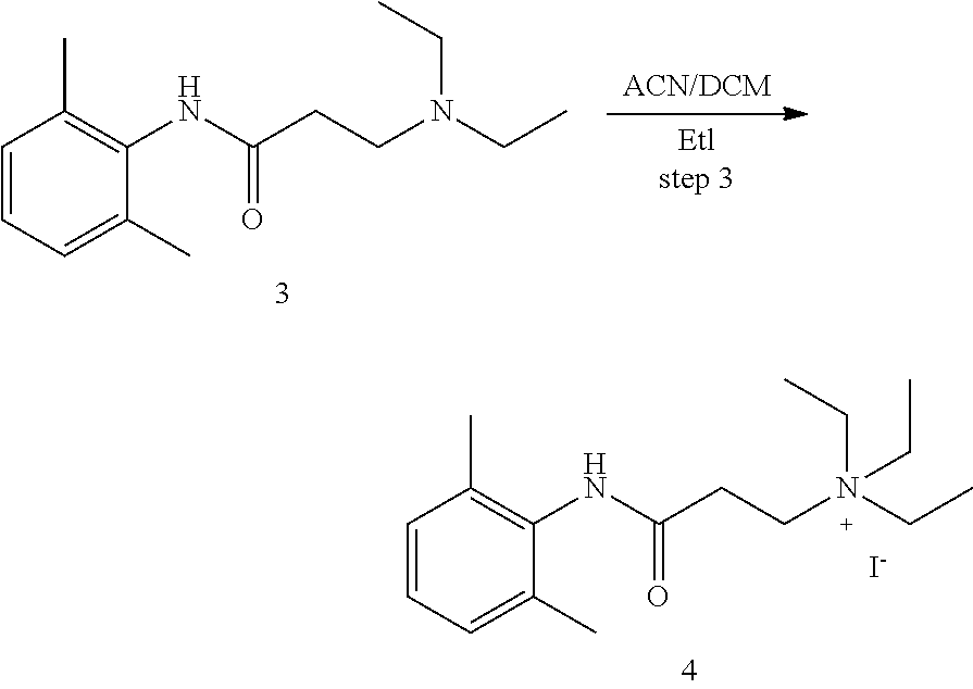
C1=CC=C(C)C(NC(=O)CCN(CC)CC)=C1C.C1=CC=C(C)C(NC(=O)CCN(CC)(CC)CC)=C1C.[I-]
